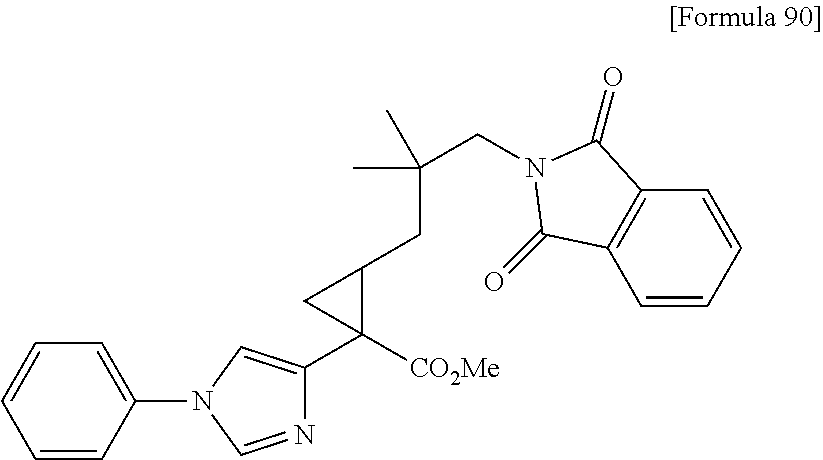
C1=CC2=C(C=C1)C(=O)N(CC(CC1C([CO2Me])(C3=CN(C4=CC=CC=C4)C=N3)C1)(C)C)C2=O
